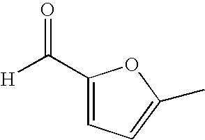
C1(C([H])=O)=CC=C(C)O1
